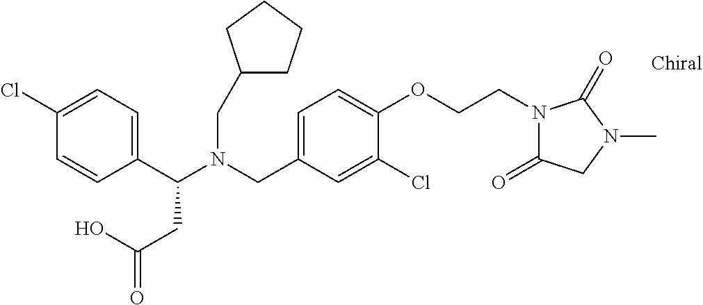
C1(C(N(CC2=CC=C(OCCN3C(=O)CN(C)C3=O)C(Cl)=C2)CC2CCCC2)CC(O)=O)=CC=C(Cl)C=C1
